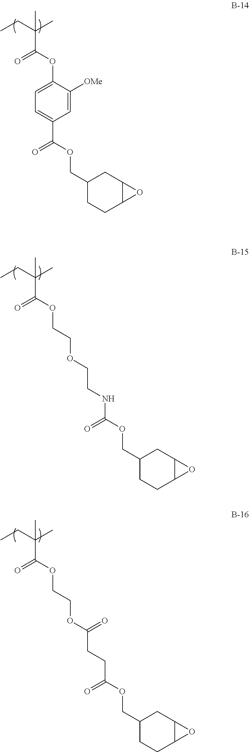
CCC(C)(C(=O)OCCOCCNC(OCC1CCC2C(C1)O2)=O)C.CCC(C)(C(=O)OCCOC(CCC(OCC1CCC2C(C1)O2)=O)=O)C.CCC(C)(C(=O)OC1=CC=C(C(=O)OCC2CCC3C(C2)O3)C=C1[OMe])C
